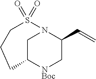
C1C2[NBoc]CC(C=C)N1S(=O)(=O)CCC2
